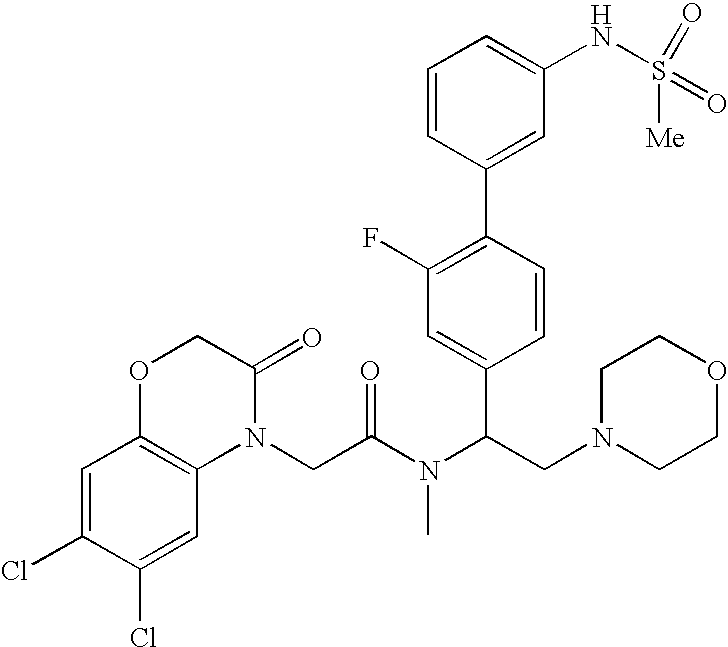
C1=C(Cl)C(Cl)=CC2=C1OCC(=O)N2CC(=O)N(C(C1=CC(F)=C(C2=CC(NS(=O)(=O)[Me])=CC=C2)C=C1)CN1CCOCC1)C
